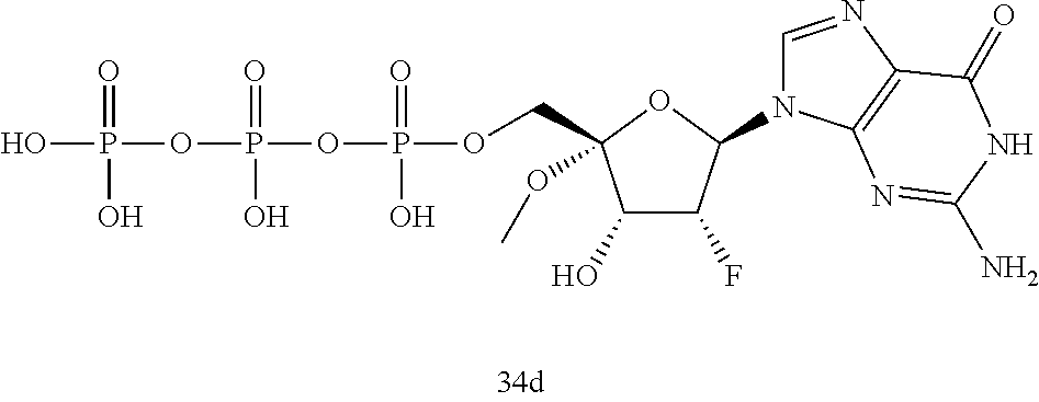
OP(=O)(O)OP(=O)(O)OP(=O)(O)OCC1(OC)C(O)C(F)C(N2C=NC3=C2N=C(N)NC3=O)O1
